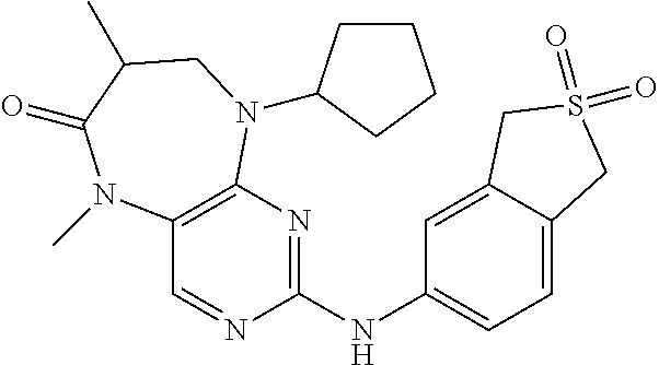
C12=C(N=C(NC3=CC=C4C(=C3)CS(=O)(=O)C4)N=C1)N(C1CCCC1)CC(C)C(=O)N2C
